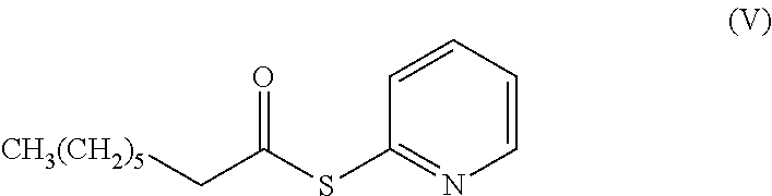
C1(SC(C[CH3(CH2)5])=O)=NC=CC=C1
